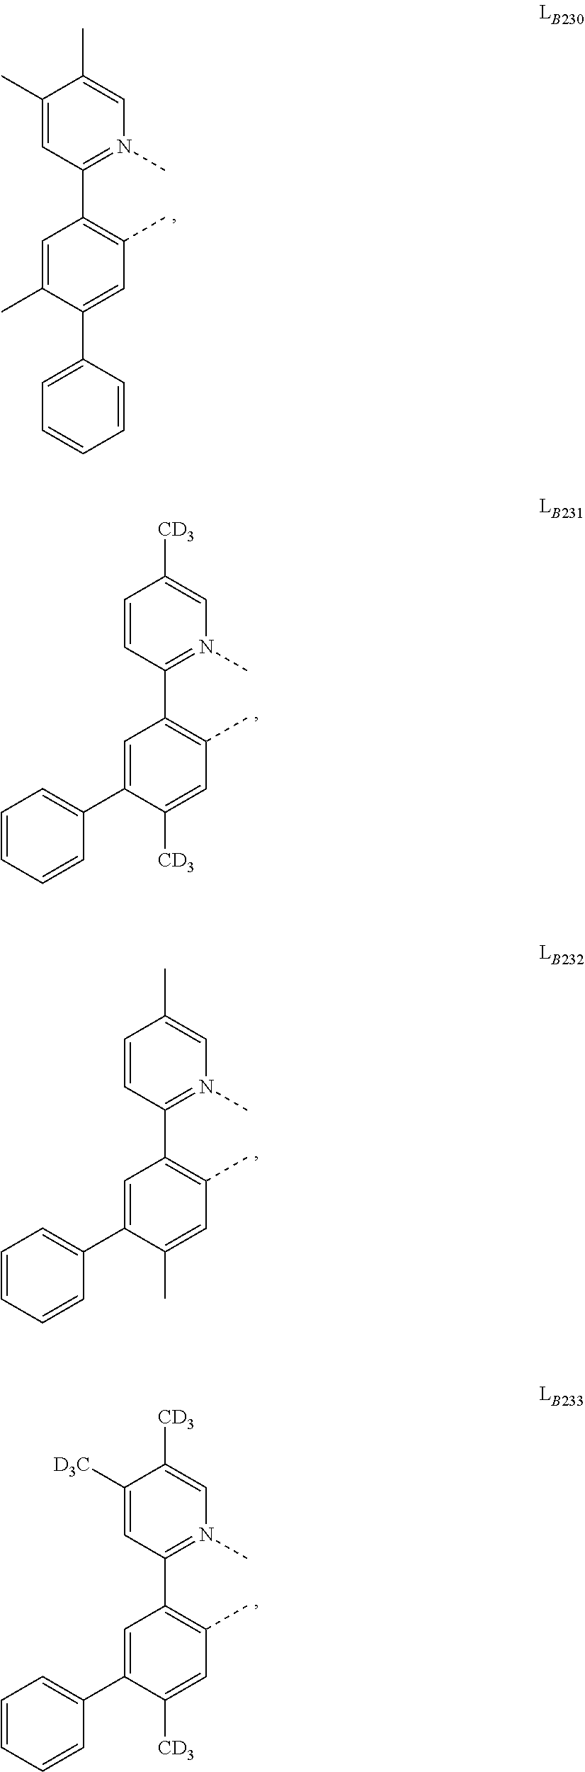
C1(C)=CC(C2=C(C)C=C(C3=CC=CC=C3)C(C)=C2)=N(C)C=C1C.C1=CC(C2=C(C)C=C([CD3])C(C3=CC=CC=C3)=C2)=N(C)C=C1[CD3].C1=CC(C2=C(C)C=C(C)C(C3=CC=CC=C3)=C2)=N(C)C=C1C.C1([D3C])=CC(C2=C(C)C=C([CD3])C(C3=CC=CC=C3)=C2)=N(C)C=C1[CD3]
